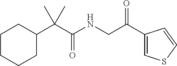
C1CCCC(C(C(NCC(C2=CSC=C2)=O)=O)(C)C)C1
